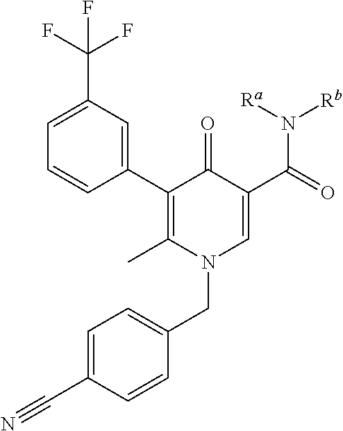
C1=CC(C2=C(C)N(CC3=CC=C(C#N)C=C3)C=C(C(=O)N([Ra])[Rb])C2=O)=CC(C(F)(F)F)=C1
